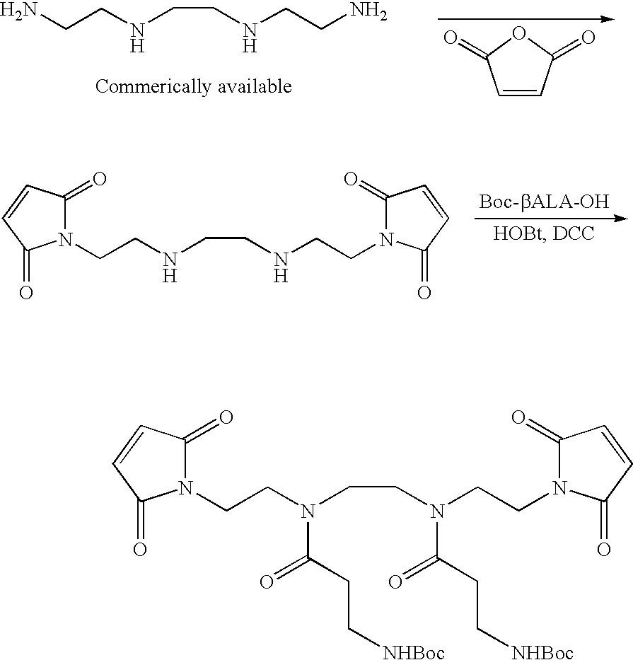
NCCNCCNCCN.C1=CC(=O)OC1=O.N1(CCNCCNCCN2C(=O)C=CC2=O)C(=O)C=CC1=O.N1(CCN(CCN(CCN2C(=O)C=CC2=O)C(=O)CC[NHBoc])C(CC[NHBoc])=O)C(=O)C=CC1=O
